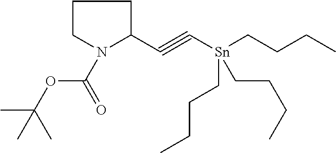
C1CN(C(=O)OC(C)(C)C)C(C#C[Sn](CCCC)(CCCC)CCCC)C1
